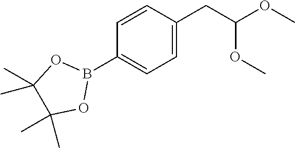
C1=CC(CC(OC)OC)=CC=C1B1OC(C)(C)C(C)(C)O1
